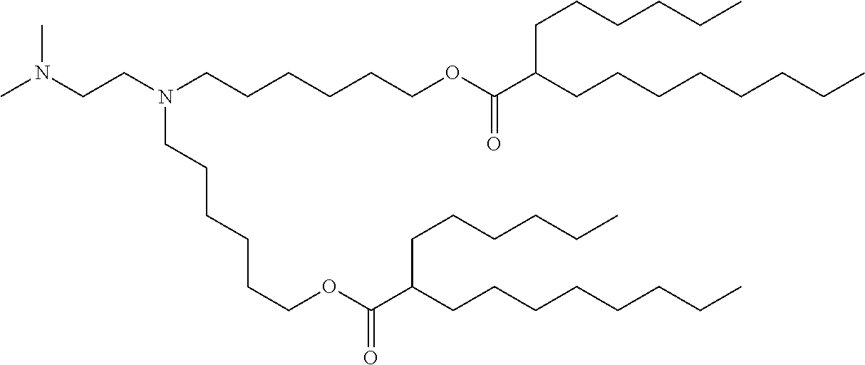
CN(CCN(CCCCCCOC(C(CCCCCCCC)CCCCCC)=O)CCCCCCOC(=O)C(CCCCCC)CCCCCCCC)C
